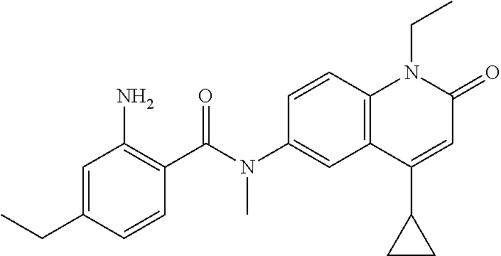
N(C1=CC2=C(C=C1)N(CC)C(=O)C=C2C1CC1)(C(C1=C(N)C=C(CC)C=C1)=O)C
